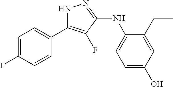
C1=C(I)C=CC(C2=C(F)C(NC3=CC=C(O)C=C3CC)=NN2)=C1
